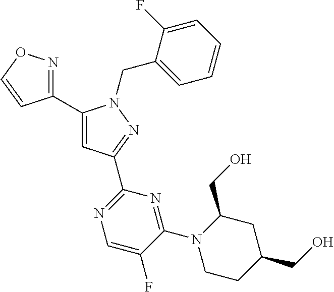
C1(C2=NOC=C2)=CC(C2=NC=C(F)C(N3CCC(CO)CC3CO)=N2)=NN1CC1=CC=CC=C1F
